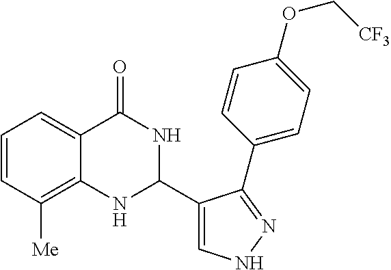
C1=CC([Me])=C2C(=C1)C(=O)NC(C1=CNN=C1C1=CC=C(OC[CF3])C=C1)N2
